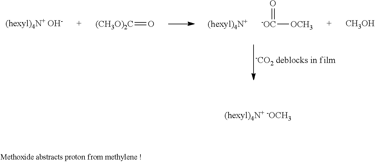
[(CH3O)2C]=O.[-OC]([OCH3])=O.[CH3OH]
